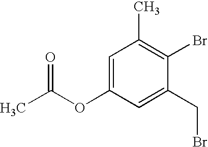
CC(OC1=CC(C)=C(Br)C(CBr)=C1)=O
